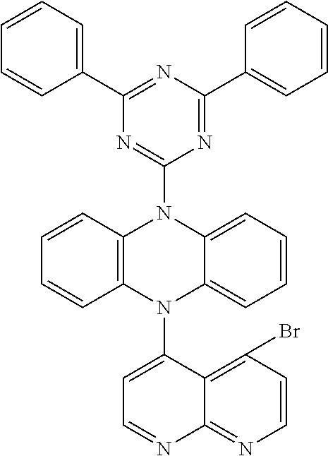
C1(C2=CC=CC=C2)=NC(C2=CC=CC=C2)=NC(N2C3=C(N(C4=CC=NC5=NC=CC(Br)=C45)C4=CC=CC=C24)C=CC=C3)=N1
